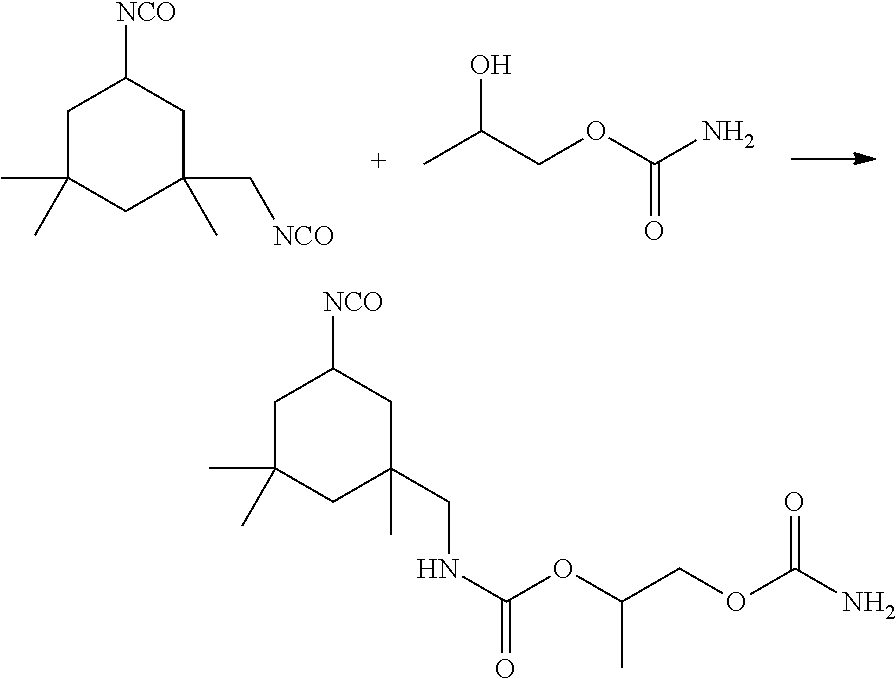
C1C(C)(C)CC(C)(C[NCO])CC1[NCO].CC(COC(N)=O)O.C1C(C)(C)CC(C)(CNC(OC(C)COC(N)=O)=O)CC1[NCO]
